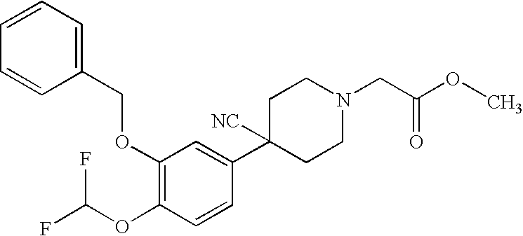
C1(OCC2=CC=CC=C2)=C(OC(F)F)C=CC(C2([NC])CCN(CC(OC)=O)CC2)=C1
